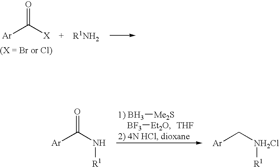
[Ar]C([X])=O.[Ar]C(N[R1])=O.[Ar]C[NH2Cl][R1].B[Me2S].[BF3][Et2O].[THF]
